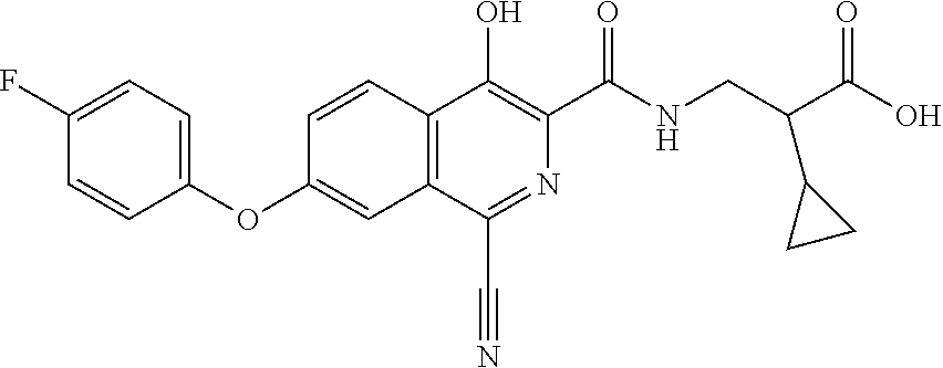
C1(OC2=CC3=C(C=C2)C(O)=C(C(NCC(C(O)=O)C2CC2)=O)N=C3C#N)=CC=C(F)C=C1
